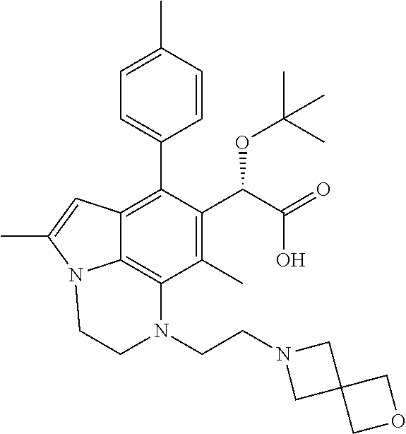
C1=C(C)C=CC(C2=C3C4=C(C(C)=C2C(C(O)=O)OC(C)(C)C)N(CCN2CC5(C2)COC5)CCN4C(C)=C3)=C1
